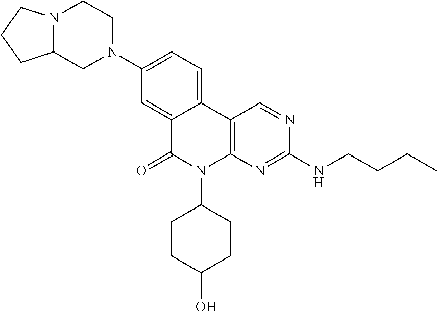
C12=C(N=C(NCCCC)N=C1)N(C1CCC(O)CC1)C(=O)C1=CC(N3CC4N(CC3)CCC4)=CC=C21
